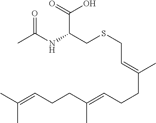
CC(NC(CSCC=C(C)CCC=C(CCC=C(C)C)C)C(=O)O)=O
